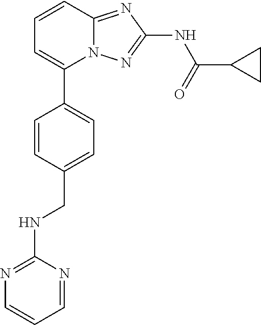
C1=CC2=NC(NC(=O)C3CC3)=NN2C(C2=CC=C(CNC3=NC=CC=N3)C=C2)=C1
